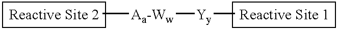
C[Aa-Ww][Yy]C
